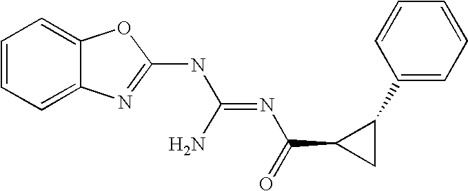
C1=CC=C2C(=C1)OC(NC(=NC(=O)C1CC1C1=CC=CC=C1)N)=N2
